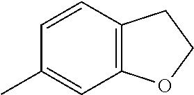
C1=CC2=C(C=C1C)OCC2
